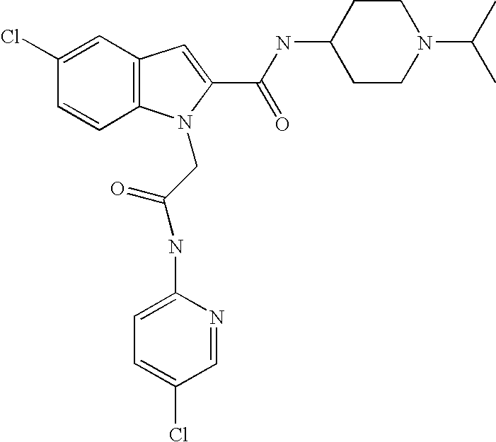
C1(Cl)=CC2=C(C=C1)N(CC(NC1=CC=C(Cl)C=N1)=O)C(C(NC1CCN(C(C)C)CC1)=O)=C2
